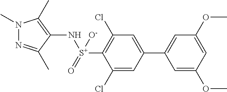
N1=C(C)C(N[S+](=O)([O-])C2=C(Cl)C=C(C3=CC(OC)=CC(OC)=C3)C=C2Cl)=C(C)N1C
